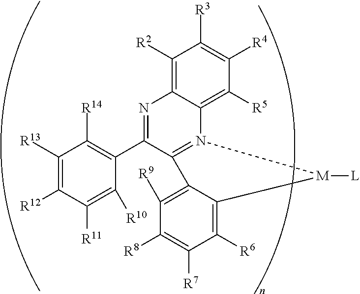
C1([R13])=C([R12])C([R11])=C([R10])C(C2=NC3=C([R2])C([R3])=C([R4])C([R5])=C3N3=C2C2=C([R9])C([R8])=C([R7])C([R6])=C2[M]3[L])=C1[R14]
